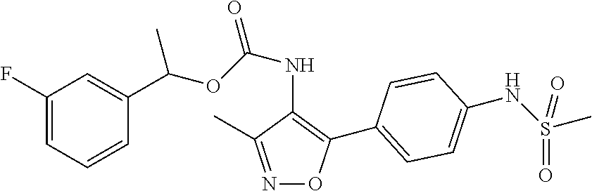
C1(F)=CC=CC(C(OC(NC2=C(C3=CC=C(NS(C)(=O)=O)C=C3)ON=C2C)=O)C)=C1
